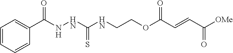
C(NCCOC(C=CC([OMe])=O)=O)(NNC(C1=CC=CC=C1)=O)=S
